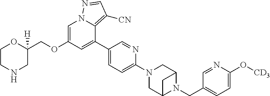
O(C1=CN2C(=C([CN])C=N2)C(C2=CC=C(N3CC4N(CC5=CC=C(O[CD3])N=C5)C(C3)C4)N=C2)=C1)CC1([H])CNCCO1
